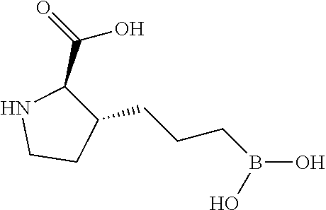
C1(CCCB(O)O)CCNC1C(O)=O
